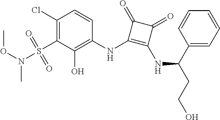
C1(Cl)=C(S(=O)(=O)N(OC)C)C(O)=C(NC2=C(NC(CCO)C3=CC=CC=C3)C(=O)C2=O)C=C1
